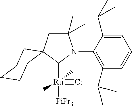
C1(C)(C)CC2(C([Ru]([PiPr3])(#[C:])(I)I)N1C1=C(C(C)C)C=CC=C1C(C)C)CCCCC2
